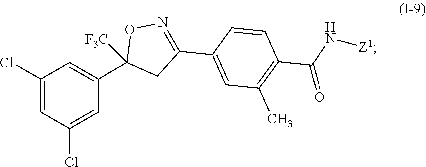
C1(Cl)=CC(Cl)=CC(C2([F3C])CC(C3=CC(C)=C(C(N[Z1])=O)C=C3)=NO2)=C1
